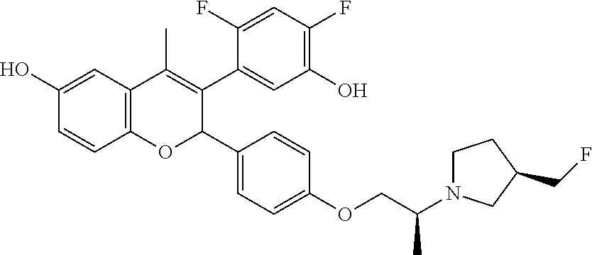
C12=C(C=C(O)C=C1)C(C)=C(C1=CC(O)=C(F)C=C1F)C(C1=CC=C(OCC(N3CCC(CF)C3)C)C=C1)O2
